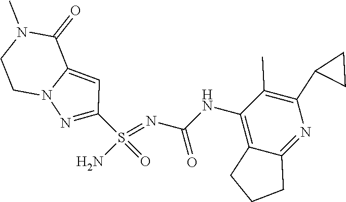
C(NC1=C2C(=NC(C3CC3)=C1C)CCC2)(N=S(N)(=O)C1=NN2C(=C1)C(=O)N(C)CC2)=O
